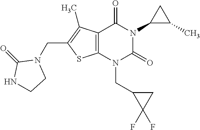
C12=C(N(CC3C(F)(F)C3)C(=O)N(C3C(C)C3)C1=O)SC(CN1C(=O)NCC1)=C2C
